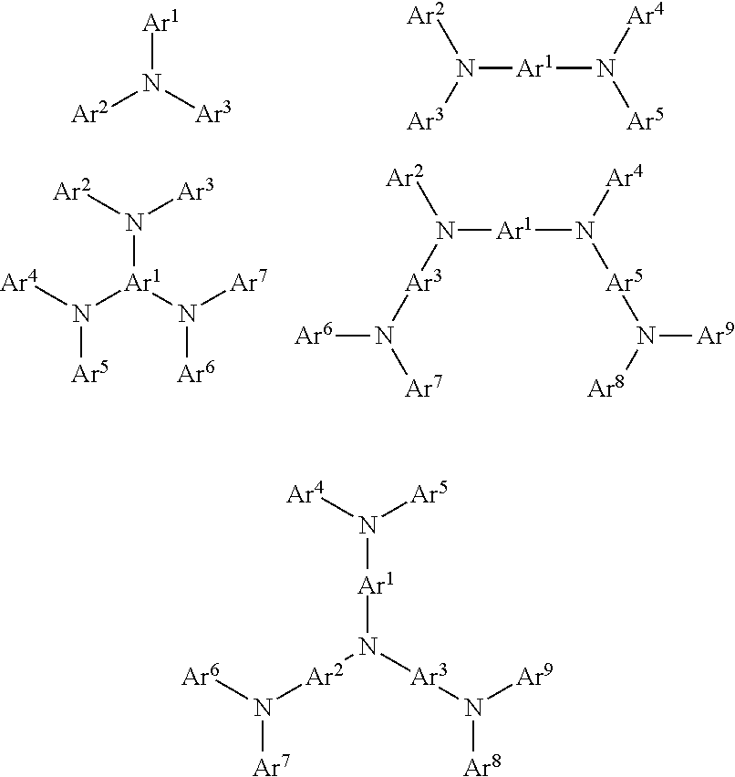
[Ar1]N([Ar3])[Ar2].[Ar1](N([Ar5])[Ar4])N([Ar2])[Ar3].[Ar1](N([Ar3])[Ar2])(N([Ar7])[Ar6])N([Ar4])[Ar5].[Ar1](N([Ar5]N([Ar8])[Ar9])[Ar4])N([Ar2])[Ar3]N([Ar7])[Ar6].[Ar1](N([Ar5])[Ar4])N([Ar2]N([Ar6])[Ar7])[Ar3]N([Ar9])[Ar8]
